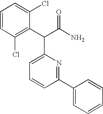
C1=CC=C(Cl)C(C(C(N)=O)C2=CC=CC(C3=CC=CC=C3)=N2)=C1Cl
